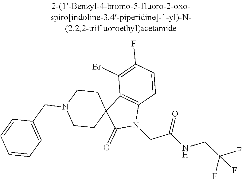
C1(=O)N(CC(=O)NCC(F)(F)F)C2=C(C(Br)=C(F)C=C2)C12CCN(CC1=CC=CC=C1)CC2
